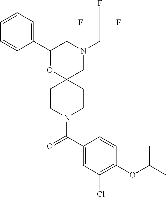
N1(CC(F)(F)F)CC2(OC(C3=CC=CC=C3)C1)CCN(C(C1=CC(Cl)=C(OC(C)C)C=C1)=O)CC2
